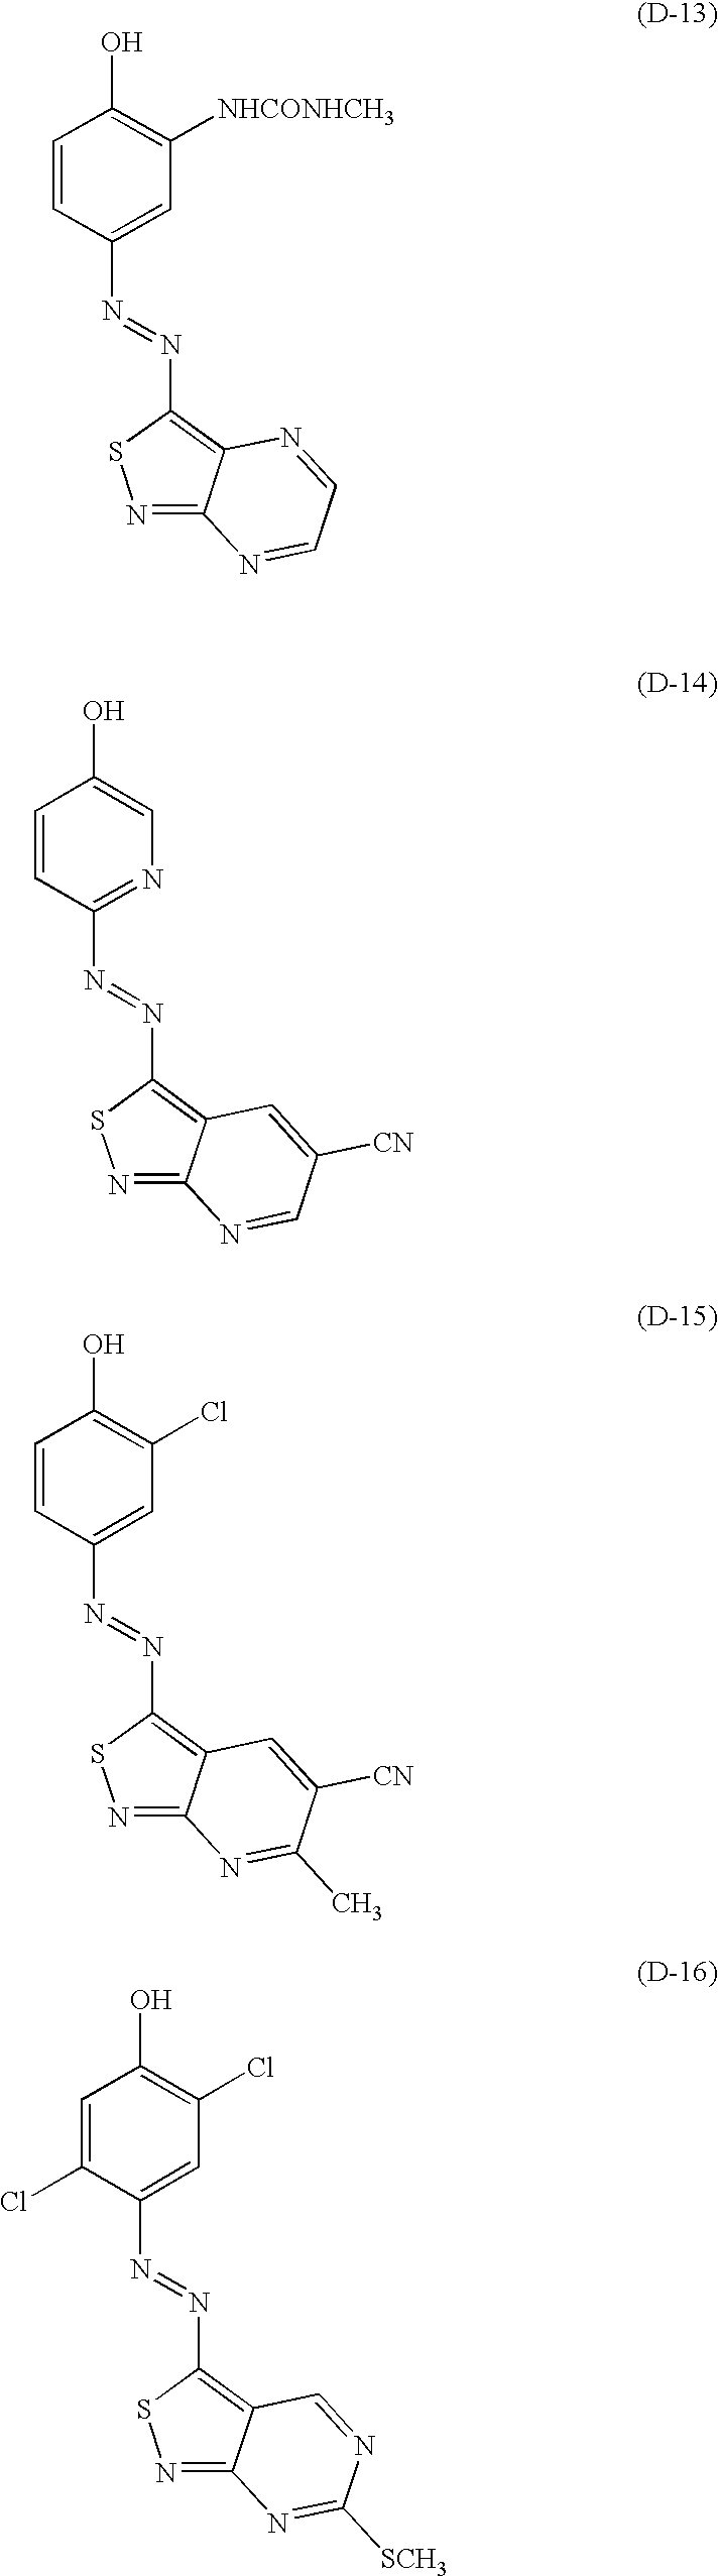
N1=C2C(=C(N=NC3=CC([NHCONHCH3])=C(O)C=C3)S1)N=CC=N2.N1=C2C(=C(N=NC3=NC=C(O)C=C3)S1)C=C([CN])C=N2.N1=C2C(=C(N=NC3=CC(Cl)=C(O)C=C3)S1)C=C([CN])C(C)=N2.N1=C2C(=C(N=NC3=CC(Cl)=C(O)C=C3Cl)S1)C=NC([SCH3])=N2
